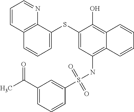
C1=C(SC2=CC(NS(C3=CC(C(C)=O)=CC=C3)(=O)=O)=C3C(=C2O)C=CC=C3)C2=C(C=C1)C=CC=N2
